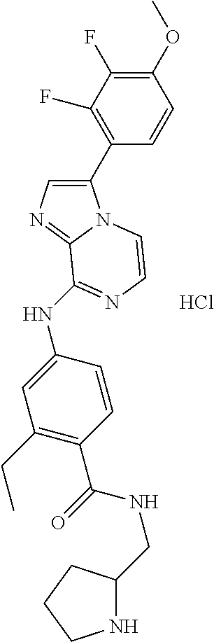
C1(NC2=NC=CN3C(C4=C(F)C(F)=C(OC)C=C4)=CN=C32)=CC(CC)=C(C(=O)NCC2NCCC2)C=C1.Cl
